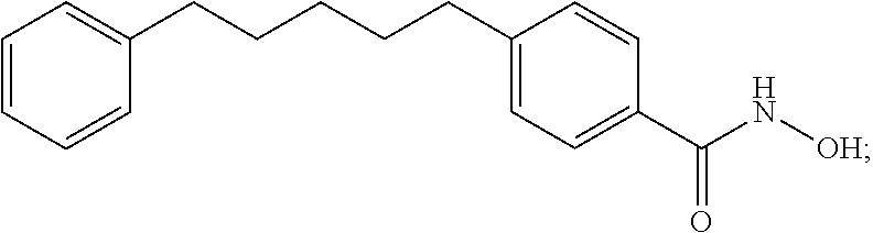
C1(CCCCCC2=CC=CC=C2)=CC=C(C(N[OH])=O)C=C1
